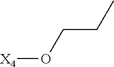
C(CO[X4])C
